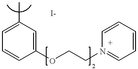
C1=C(C)C=C(OCCN2=CC=CC=C2)C=C1
